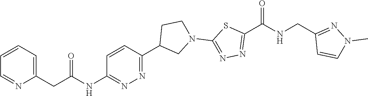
C1=CC=NC(CC(NC2=NN=C(C3CCN(C4=NN=C(C(NCC5=NN(C)C=C5)=O)S4)C3)C=C2)=O)=C1
